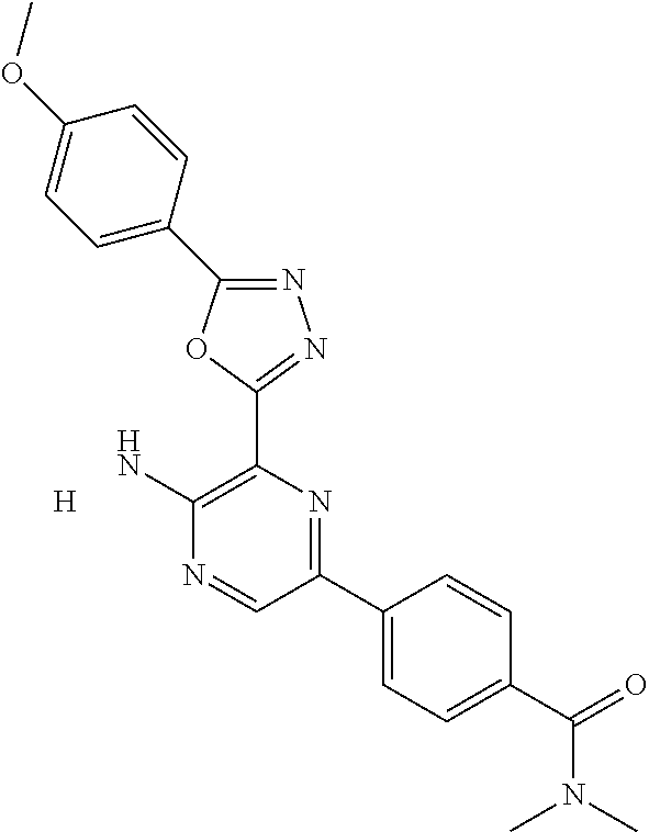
N1=C(C2=CC=C(OC)C=C2)OC(C2=C(N)N=CC(C3=CC=C(C(=O)N(C)C)C=C3)=N2)=N1.[H]
